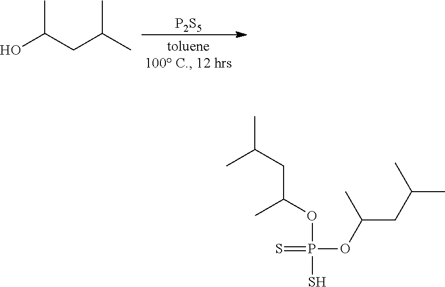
[P2S5].OC(CC(C)C)C.C(CC(OP(OC(CC(C)C)C)(S)=S)C)(C)C
